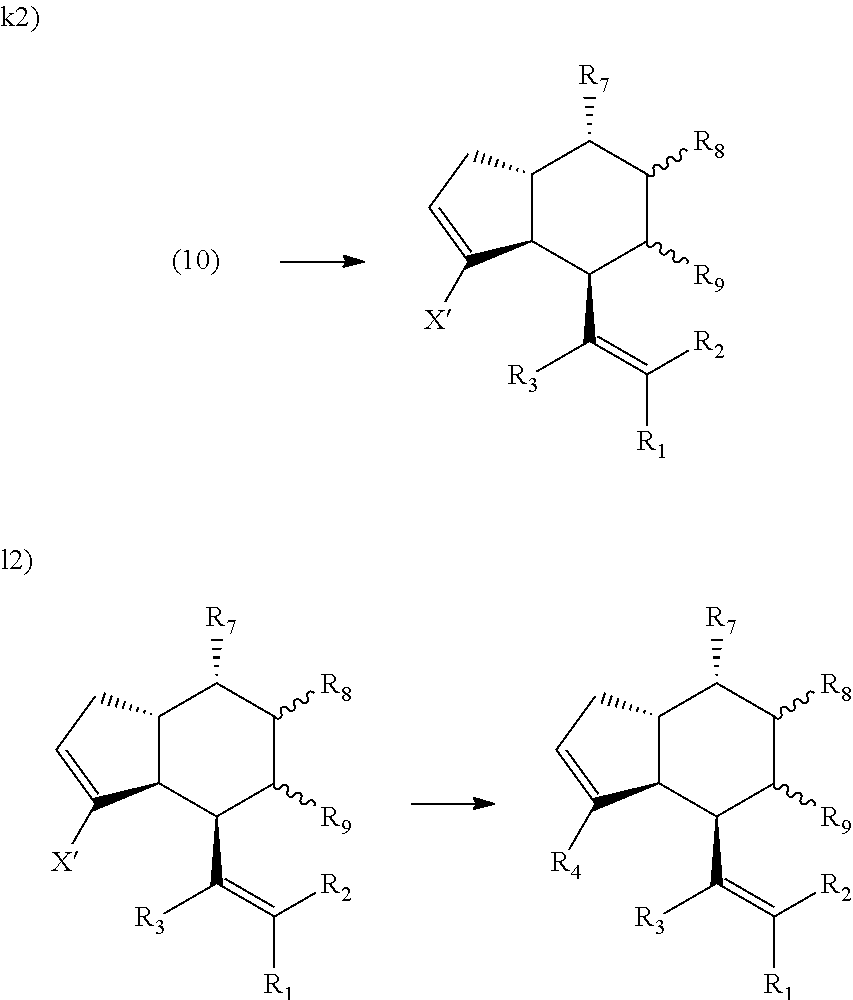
C12C(CC=C1[X])C([R7])C([R8])C([R9])C2C([R3])=C([R1])[R2].C12C(CC=C1[R4])C([R7])C([R8])C([R9])C2C([R3])=C([R1])[R2].C12C(CC=C1[X])C([R7])C([R8])C([R9])C2C([R3])=C([R1])[R2]
